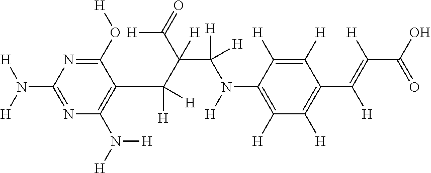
N1=C(N([H])[H])N=C(O[H])C(C([H])([H])C(C(=O)[H])(C([H])(N([H])C2=C([H])C([H])=C(C(=C([H])C(O)=O)[H])C([H])=C2[H])[H])[H])=C1N([H])[H]
